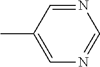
N1=CC(C)=CN=C1
